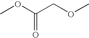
COC(COC)=O
